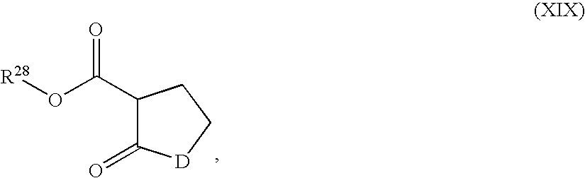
C1(C(O[R28])=O)C(=O)[D]CC1
